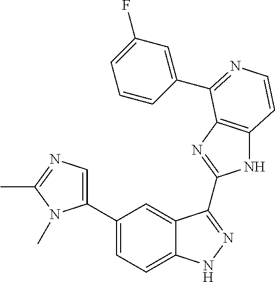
C1(C2=CN=C(C)N2C)=CC=C2C(=C1)C(C1=NC3=C(N1)C=CN=C3C1=CC(F)=CC=C1)=NN2
